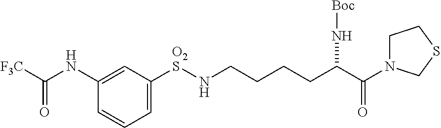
[F3C]C(NC1=CC([O2S]NCCCCC(C(=O)N2CCSC2)N[Boc])=CC=C1)=O
